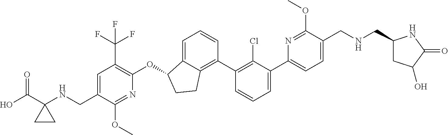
C(C1=CC(C(F)(F)F)=C(OC2C3=CC=CC(C4=C(Cl)C(C5=CC=C(CNCC6CC(O)C(=O)N6)C(OC)=N5)=CC=C4)=C3CC2)N=C1OC)NC1(C(O)=O)CC1
